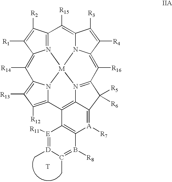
C12=N3C(=C([R14])C4=C([R13])C([R12])=C5N4[M]34N3C(=C1[R15])C([R3])=C([R4])C3=C([R16])C1=N4C3=C5C4=C(B([R8])=C(C)[D](C)=[E]4[R11])[A]([R7])=C3C1([R5])[R6])C([R1])=C2[R2].[T]
